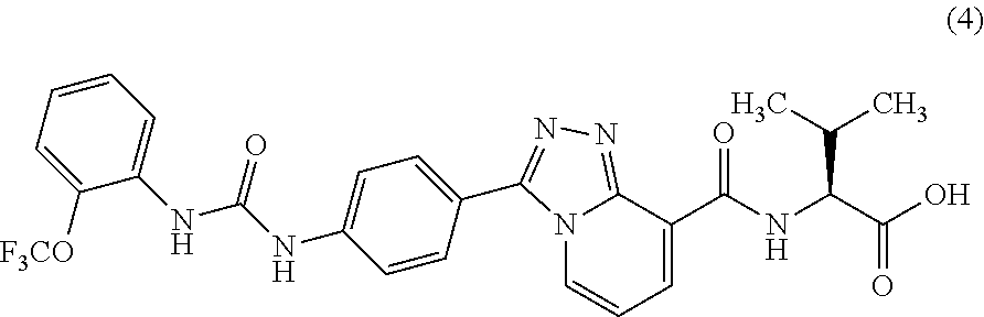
N12C=CC=C(C(NC(C(O)=O)C(C)C)=O)C1=NN=C2C1=CC=C(NC(NC2=CC=CC=C2[F3CO])=O)C=C1
